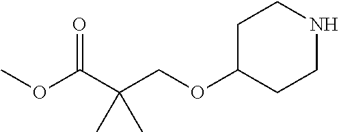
C1C(OCC(C(OC)=O)(C)C)CCNC1
